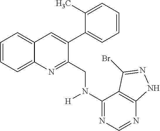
C1=CC=C2C(=C1)C=C(C1=CC=CC=C1C)C(CN(C1=NC=NC3=C1C(Br)=NN3)[H])=N2
